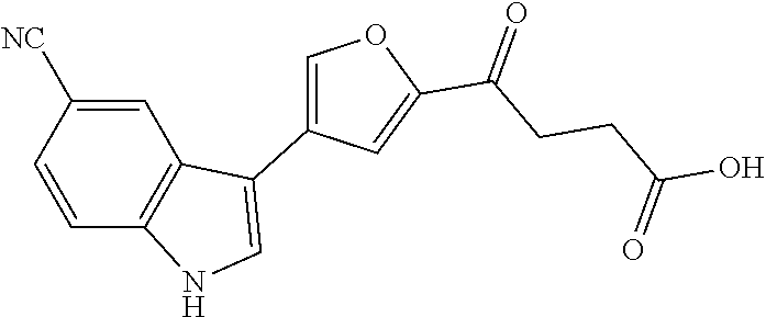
C1=C([NC])C=CC2=C1C(C1=COC(C(=O)CCC(O)=O)=C1)=CN2
